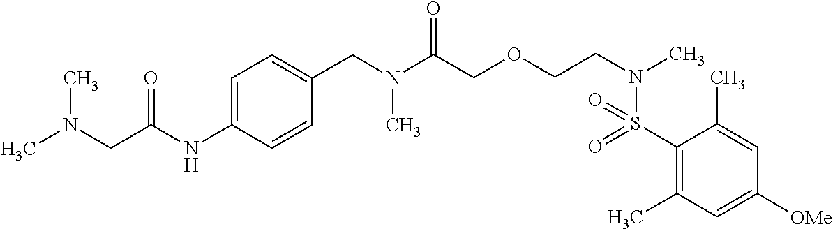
C1=C(NC(CN(C)C)=O)C=CC(CN(C(COCCN(C)S(C2=C(C)C=C([OMe])C=C2C)(=O)=O)=O)C)=C1
